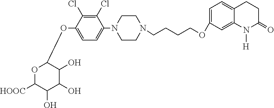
C1(Cl)=C(Cl)C(OC2OC([HOOC])C(O)C(O)C2O)=CC=C1N1CCN(CCCCOC2=CC=C3C(=C2)N([H])C(=O)CC3)CC1
